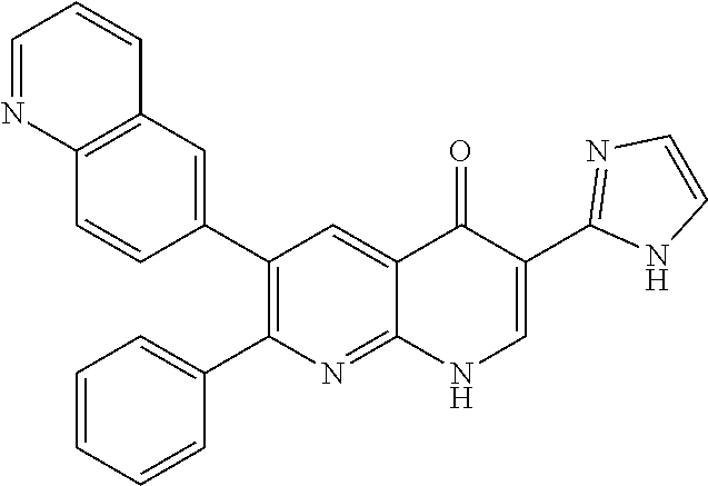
C12=C(C=C(C3=C(C4=CC=CC=C4)N=C4C(=C3)C(=O)C(C3=NC=CN3)=CN4)C=C1)C=CC=N2
